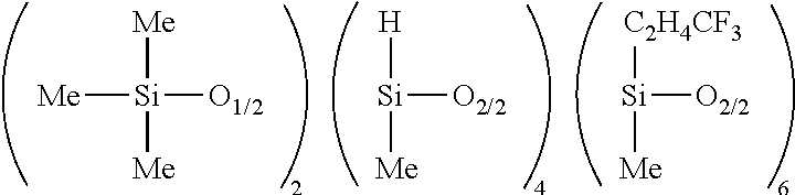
[Si]([O2/2])([H])[Me].[Me][Si]([O1/2])([Me])[Me].[Si]([O2/2])([C2H4CF3])[Me]
